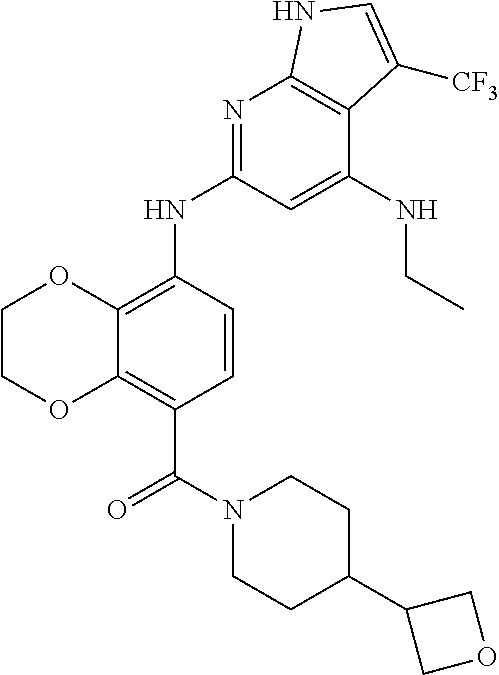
C1COC2=C(C(N3CCC(C4COC4)CC3)=O)C=CC(NC3=NC4=C(C(NCC)=C3)C([CF3])=CN4)=C2O1
